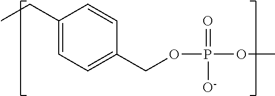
C1(COP(OC)(=O)[O-])=CC=C(CC)C=C1
